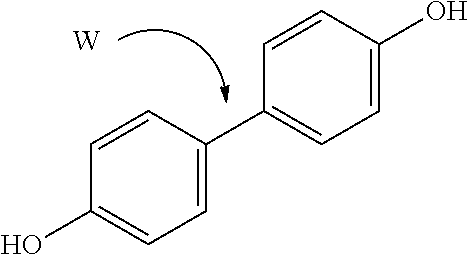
OC1=CC=C(C2=CC=C(O)C=C2)C=C1.[W]
